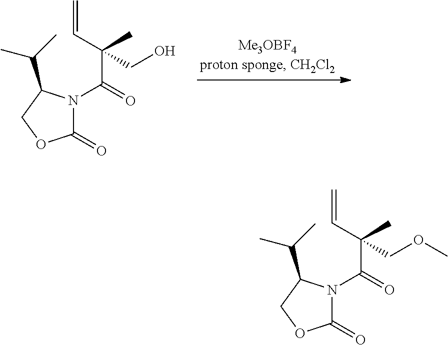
C1(=O)N(C(C(C=C)(C)CO)=O)C(C(C)C)CO1.C1(=O)N(C(C(C=C)(C)COC)=O)C(C(C)C)CO1
